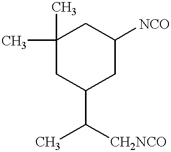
C1(C)(C)CC(C(C)[CH2NCO])CC([NCO])C1
